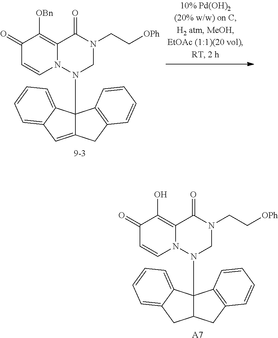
C1=CC=CC2=C1C1(N3CN(CC[OPh])C(=O)C4=C([OBn])C(=O)C=CN34)C(=CC3=CC=CC=C13)C2.C1=CC=CC2=C1C1(N3CN(CC[OPh])C(=O)C4=C(O)C(=O)C=CN34)C(C2)CC2=CC=CC=C12.[A7]
